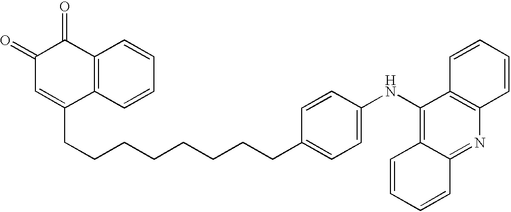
C1(=O)C=C(CCCCCCCCC2=CC=C(NC3=C4C(=NC5=C3C=CC=C5)C=CC=C4)C=C2)C2=C(C1=O)C=CC=C2
